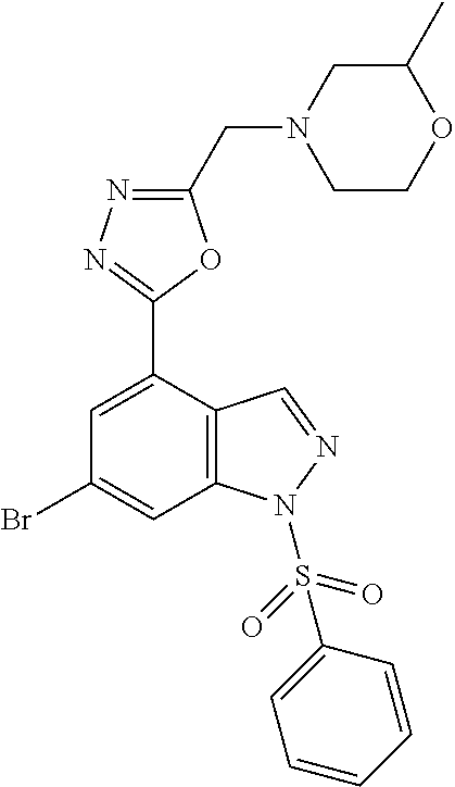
C1(C)CN(CC2=NN=C(C3=CC(Br)=CC4=C3C=NN4S(C3=CC=CC=C3)(=O)=O)O2)CCO1
